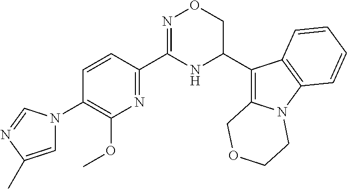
N1=C(C2=NC(OC)=C(N3C=C(C)N=C3)C=C2)NC(C2=C3N(C4=C2C=CC=C4)CCOC3)CO1
